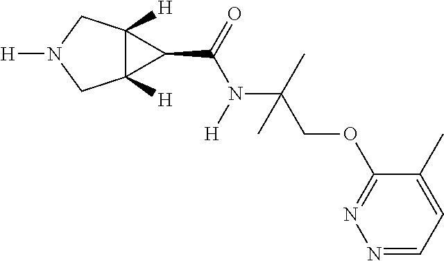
C12([H])C([H])(CN([H])C1)C2C(=O)N([H])C(C)(COC1=NN=CC=C1C)C
